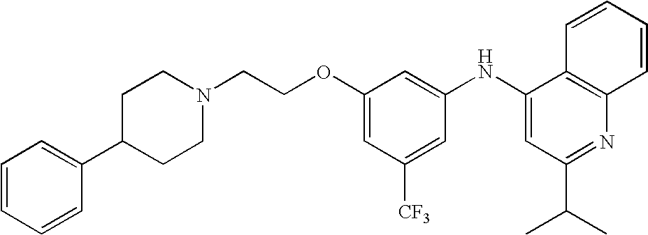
C1(NC2=CC(C(C)C)=NC3=C2C=CC=C3)=CC(OCCN2CCC(C3=CC=CC=C3)CC2)=CC([CF3])=C1
